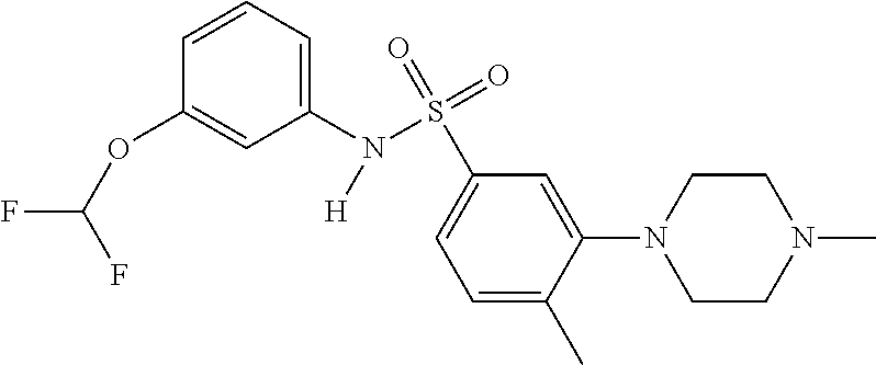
C1(N(S(C2=CC=C(C)C(N3CCN(C)CC3)=C2)(=O)=O)[H])=CC=CC(OC(F)F)=C1
